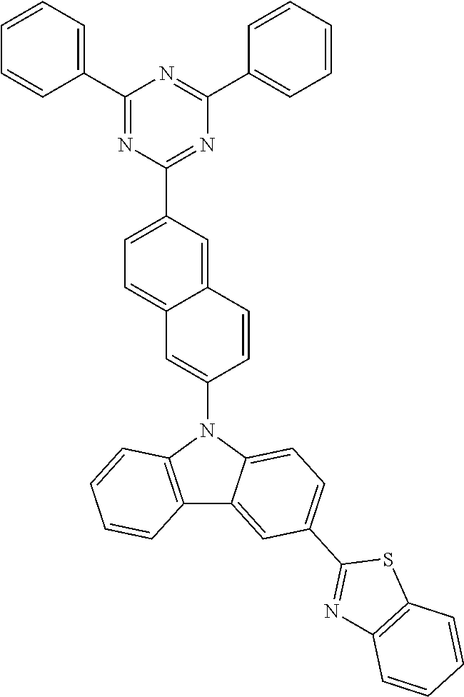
C12=C(C=CC=C1)N(C1=CC3=CC=C(C4=NC(C5=CC=CC=C5)=NC(C5=CC=CC=C5)=N4)C=C3C=C1)C1=CC=C(C3=NC4=C(S3)C=CC=C4)C=C21
